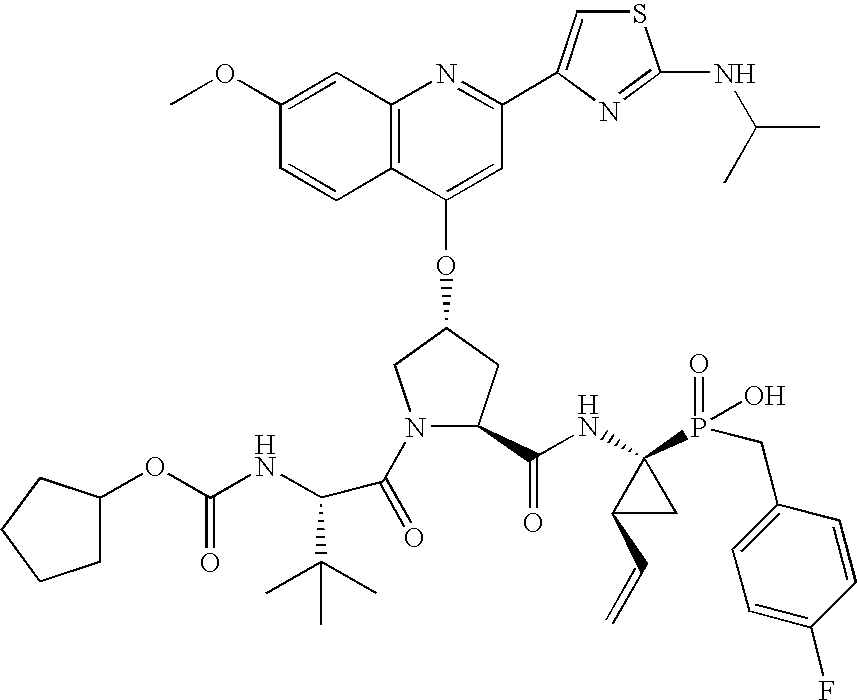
C12=C(C(OC3CN(C(=O)C(C(C)(C)C)NC(OC4CCCC4)=O)C(C(NC4(P(=O)(O)CC5=CC=C(F)C=C5)C(C=C)C4)=O)C3)=CC(C3=CSC(NC(C)C)=N3)=N1)C=CC(OC)=C2
